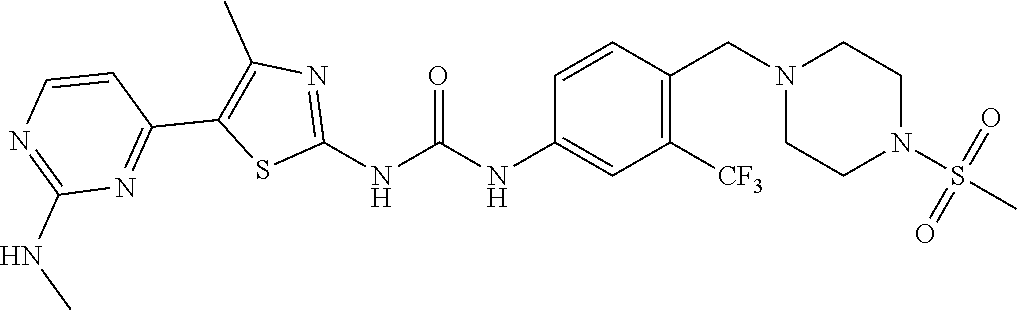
C1([CF3])=C(CN2CCN(S(C)(=O)=O)CC2)C=CC(NC(NC2=NC(C)=C(C3=NC(NC)=NC=C3)S2)=O)=C1
